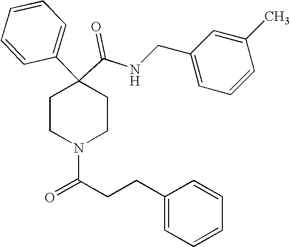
N(C(C1(C2=CC=CC=C2)CCN(C(CCC2=CC=CC=C2)=O)CC1)=O)CC1=CC=CC(C)=C1
